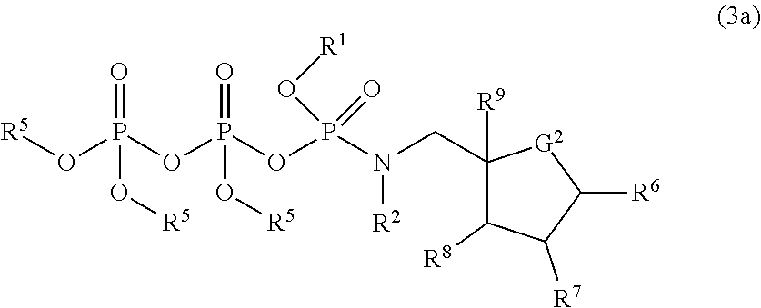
P(OP(OP(N(CC1([R9])C([R8])C([R7])C([R6])[G2]1)[R2])(=O)O[R1])(=O)O[R5])(=O)(O[R5])O[R5]
